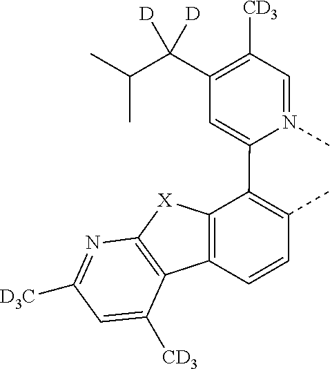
C1=N(C)C(C2=C(C)C=CC3=C2[X]C2=C3C([CD3])=CC([D3C])=N2)=CC(C(C(C)C)([D])[D])=C1[CD3]
